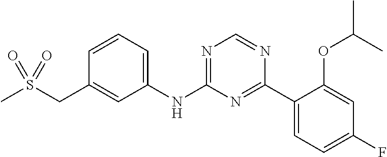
C1(NC2=NC=NC(C3=CC=C(F)C=C3OC(C)C)=N2)=CC=CC(CS(C)(=O)=O)=C1
